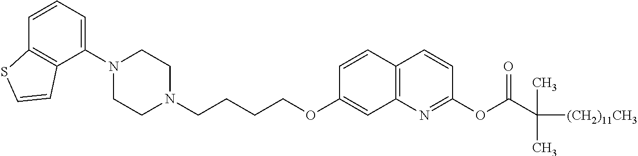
C1(N2CCN(CCCCOC3=CC4=C(C=C3)C=CC(OC(=O)C([(CH2)11CH3])(C)C)=N4)CC2)=CC=CC2=C1C=CS2
